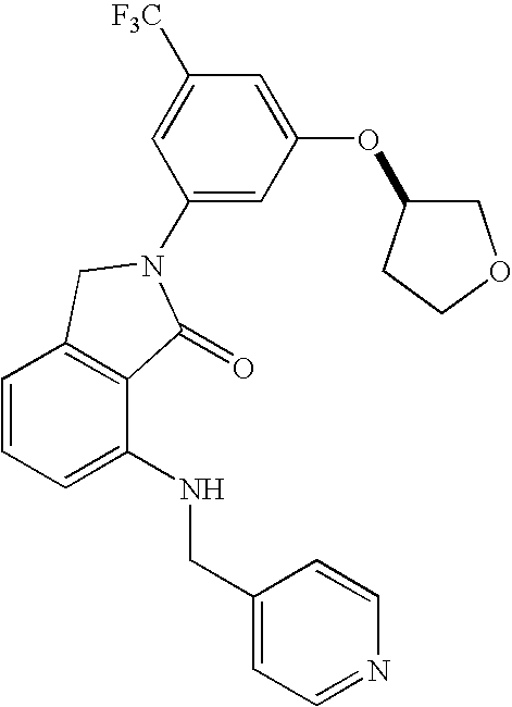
C1=CC=C(NCC2=CC=NC=C2)C2=C1CN(C1=CC(OC3COCC3)=CC([F3C])=C1)C2=O
